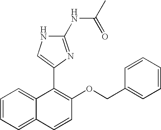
C12=CC=CC=C1C=CC(OCC1=CC=CC=C1)=C2C1=CNC(NC(C)=O)=N1
